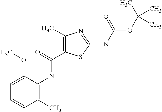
C1(C)=C(NC(C2=C(C)N=C(NC(OC(C)(C)C)=O)S2)=O)C(OC)=CC=C1
